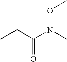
CCC(N(C)OC)=O
